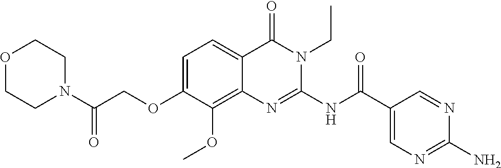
C1=C(OCC(N2CCOCC2)=O)C(OC)=C2C(=C1)C(=O)N(CC)C(NC(C1=CN=C(N)N=C1)=O)=N2
